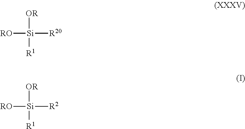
[OR][Si]([R1])([RO])[R20].[OR][Si]([R1])([RO])[R2]
